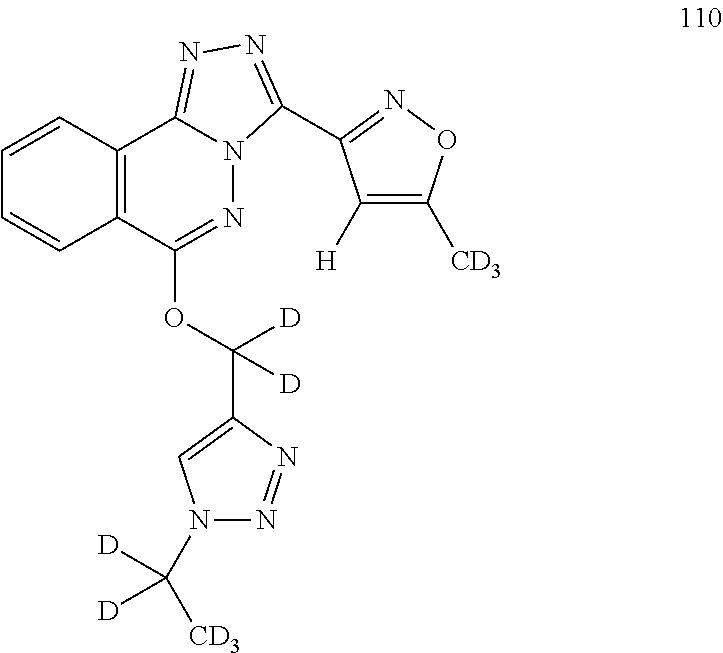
C12=C(C(OC([D])(C3=CN(C([CD3])([D])[D])N=N3)[D])=NN3C1=NN=C3C1=NOC([CD3])=C1[H])C=CC=C2
